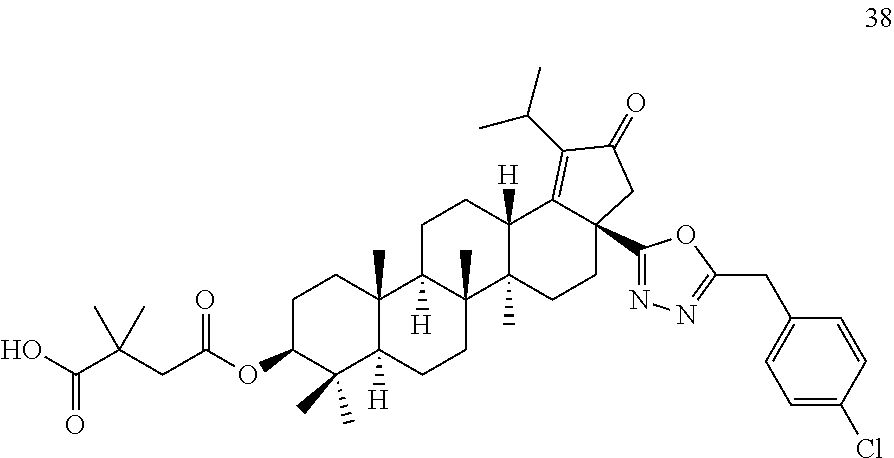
C1C(OC(CC(C(O)=O)(C)C)=O)C(C)(C)C2([H])C(C)(C1)C1([H])C(C)(CC2)C2(C)C([H])(CC1)C1=C(C(C)C)C(=O)CC1(C1=NN=C(CC3=CC=C(Cl)C=C3)O1)CC2
